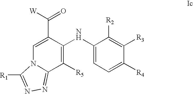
C1=C(C([W])=O)C(NC2=CC=C([R4])C([R3])=C2[R2])=C([R5])C2=NN=C([R1])N12
